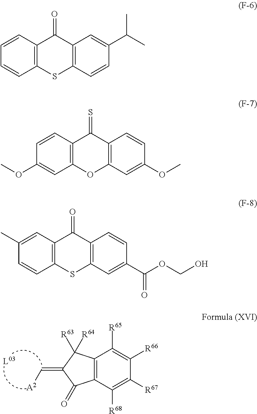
C12=C(C([R68])=C([R67])C([R66])=C1[R65])C(=O)C(=C[A2])C2([R64])[R63].C12=C(C=CC=C1)C(=O)C1=C(S2)C=CC(C(C)C)=C1.C12=C(C=CC(OC)=C1)C(=S)C1=C(O2)C=C(OC)C=C1.C12=C(C=C(C)C=C1)C(=O)C1=C(S2)C=C(C(OCO)=O)C=C1
